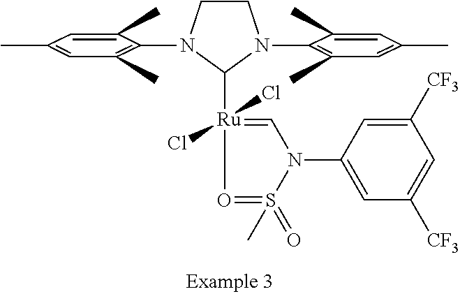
C1CN(C2=C(C)C=C(C)C=C2C)C([Ru]2(Cl)(Cl)=CN(C3=CC([CF3])=CC([CF3])=C3)S(C)(=O)=O2)N1C1=C(C)C=C(C)C=C1C
